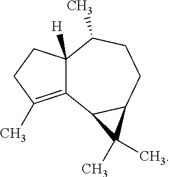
C12=C(C)CCC1([H])C(C)CCC1C2C1(C)C
